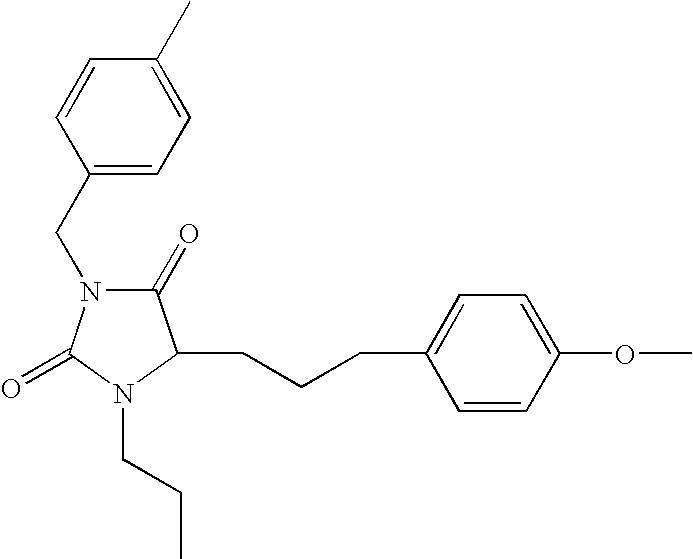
C1(CN2C(=O)C(CCCC3=CC=C(OC)C=C3)N(CCC)C2=O)=CC=C(C)C=C1
